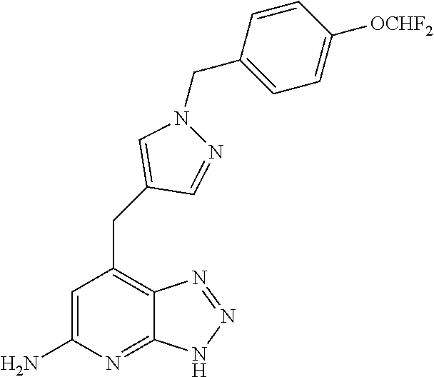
C1=C(N)N=C2C(=C1CC1=CN(CC3=CC=C([OCHF2])C=C3)N=C1)N=NN2
